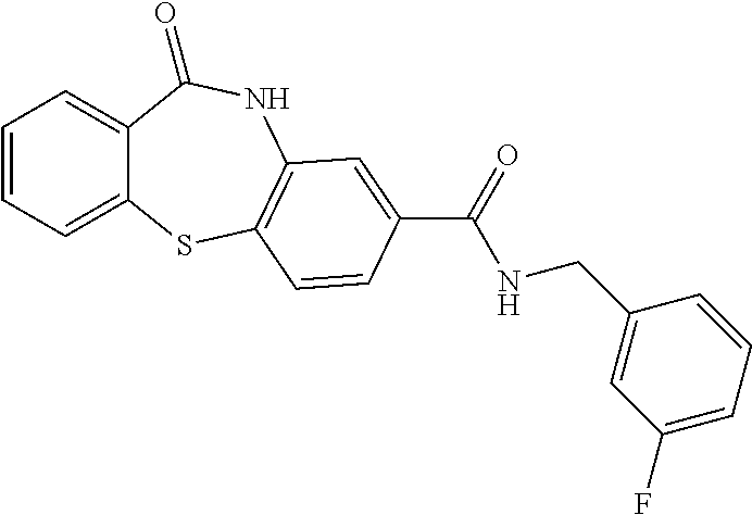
C1=CC=C2C(=C1)C(=O)NC1=C(S2)C=CC(C(=O)NCC2=CC(F)=CC=C2)=C1
